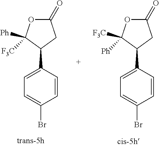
C1(=O)OC([Ph])([F3C])C(C2=CC=C(Br)C=C2)C1.C1(=O)OC([F3C])([Ph])C(C2=CC=C(Br)C=C2)C1
